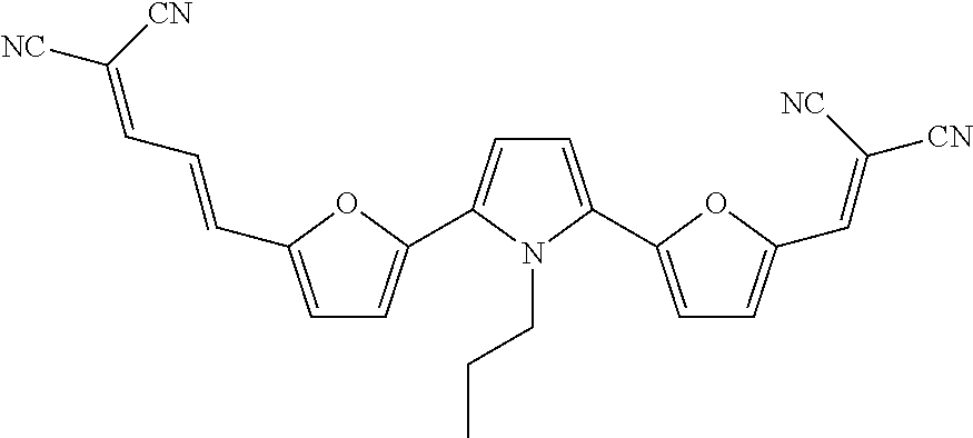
C1=C(C2=CC=C(C=C([CN])[NC])O2)N(CCC)C(C2=CC=C(C=CC=C([CN])[NC])O2)=C1
